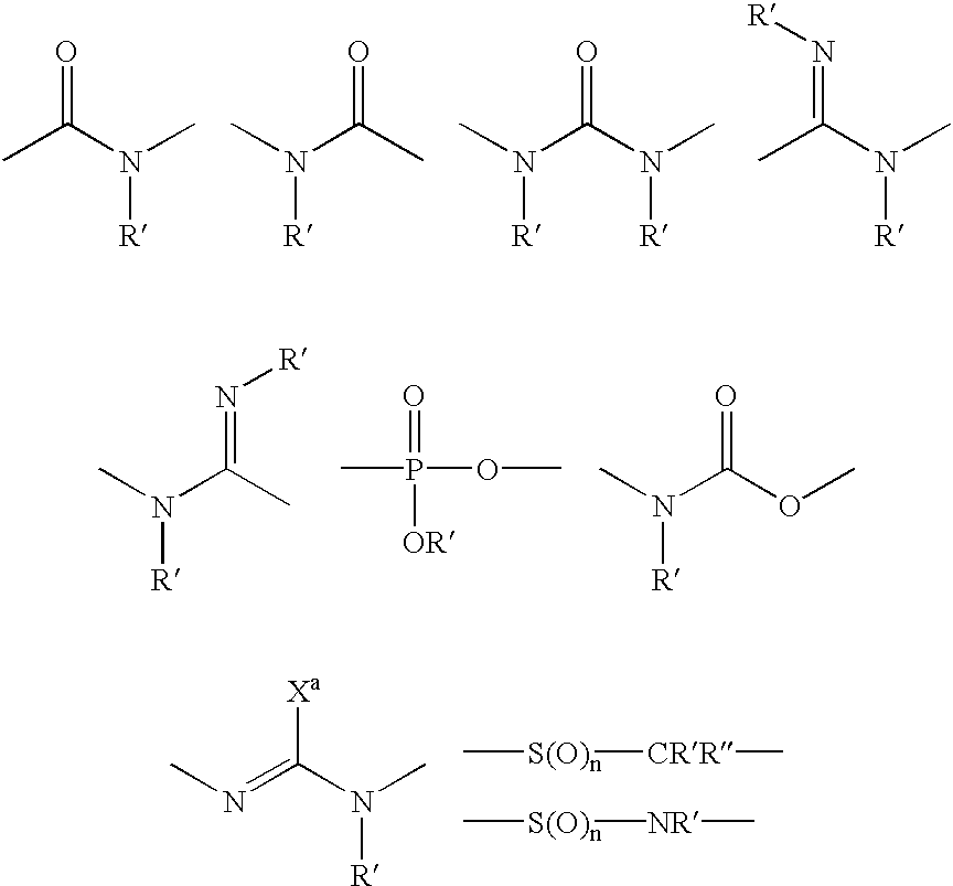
CC(N(C)[R])=O.CC(N(C)[R])=O.N(C(N(C)[R])=O)(C)[R].N(C(C)=N[R])(C)[R].N(C(C)=N[R])(C)[R].CP(OC)([OR])=O.O(C(N(C)[R])=O)C.N(=C(N(C)[R])[Xa])C.C[S(O)n][CRR]C.C[S(O)n][NR]C
